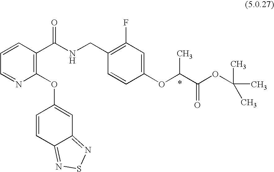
C1=NC(OC2=CC3=NSN=C3C=C2)=C(C(NCC2=C(F)C=C(OC(C(OC(C)(C)C)=O)C)C=C2)=O)C=C1
